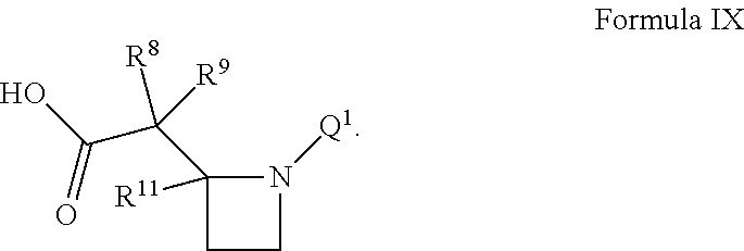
N1([Q1])C(C(C(O)=O)([R8])[R9])([R11])CC1
